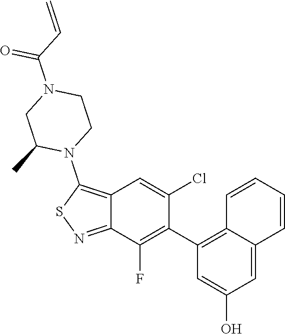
C1(C2=C(F)C3=NSC(N4C(C)CN(C(=O)C=C)CC4)=C3C=C2Cl)=C2C(=CC(O)=C1)C=CC=C2
